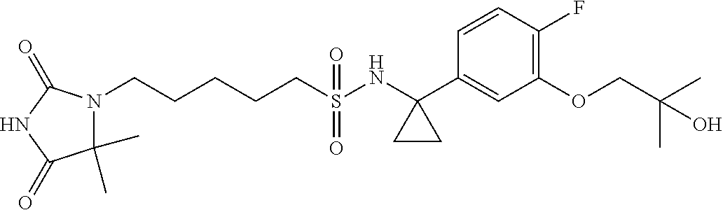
C(S(NC1(C2=CC(OCC(C)(C)O)=C(F)C=C2)CC1)(=O)=O)CCCCN1C(C)(C)C(=O)NC1=O
